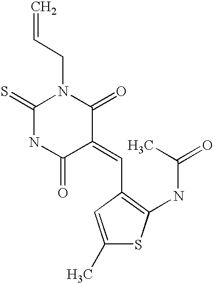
N1C(=O)C(=CC2=C(NC(C)=O)SC(C)=C2)C(=O)N(CC=C)C1=S
